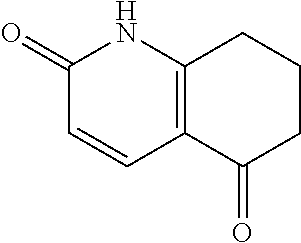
C1(=O)C=CC2=C(N1)CCCC2=O
